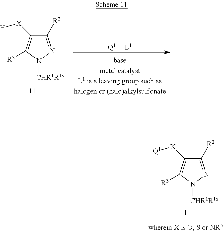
C1([R2])=NN([CHR1R1a])C([R3])=C1[X][Q1].C1([R2])=NN([CHR1R1a])C([R3])=C1[X][H].[Q1][L1]
